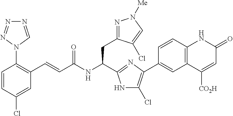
C1=CC(Cl)=CC(C=CC(NC(CC2=NN([Me])C=C2Cl)C2=NC(C3=CC4=C(C=C3)NC(=O)C=C4[CO2H])=C(Cl)N2)=O)=C1N1C=NN=N1
